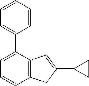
C1=CC2=C(C(C3=CC=CC=C3)=C1)C=C(C1CC1)C2
